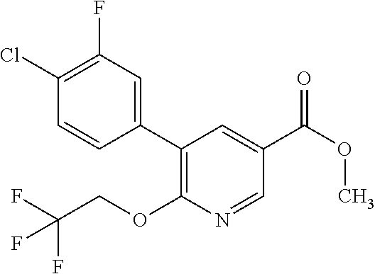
C1(Cl)=C(F)C=C(C2=C(OCC(F)(F)F)N=CC(C(=O)OC)=C2)C=C1
